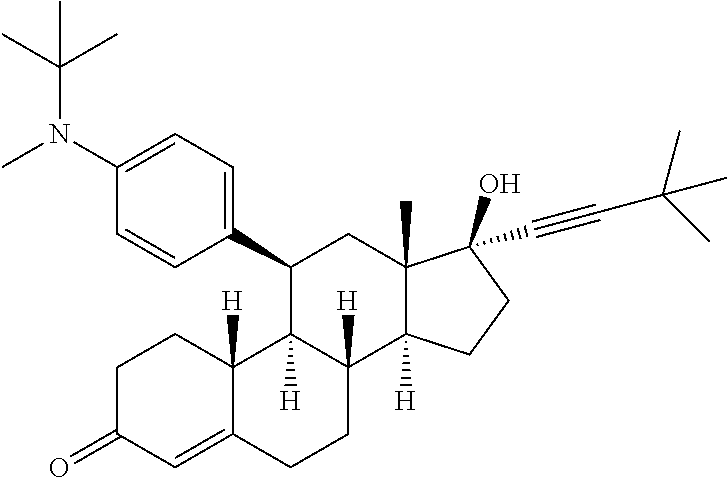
[H]C12C([H])(C(C3=CC=C(N(C(C)(C)C)C)C=C3)CC3(C)C(O)(C#CC(C)(C)C)CCC31[H])C1([H])C(=CC(=O)CC1)CC2
